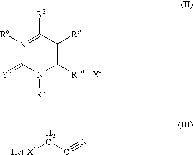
C1([R10])=C([R9])C([R8])=N([R6])C(=[Y])N1[R7].[Het-X1]CC#N
